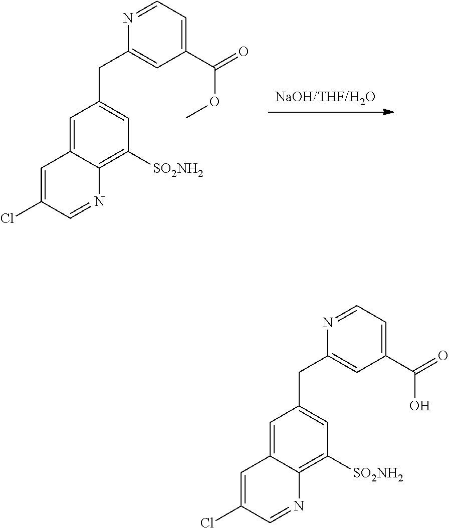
[NaOH/THF/H2O].C1=C2C(=C([SO2NH2])C=C1CC1=CC(C(=O)OC)=CC=N1)N=CC(Cl)=C2.C1=C2C(=C([SO2NH2])C=C1CC1=CC(C(=O)O)=CC=N1)N=CC(Cl)=C2
